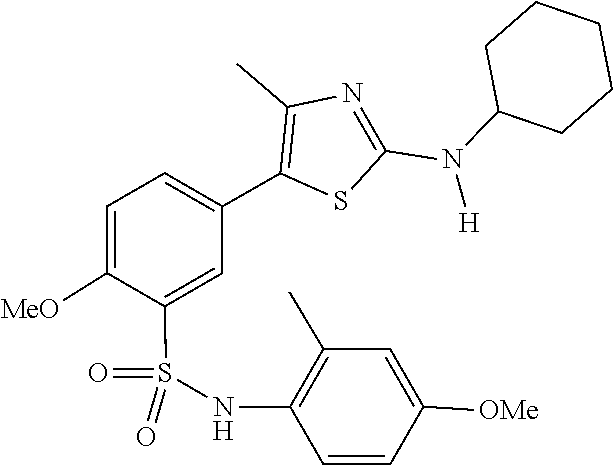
C1CC(N(C2=NC(C)=C(C3=CC=C([MeO])C(S(=O)(NC4=C(C)C=C([OMe])C=C4)=O)=C3)S2)[H])CCC1
